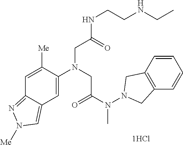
C12=NN([Me])C=C1C=C(N(CC(N(N1CC3=C(C1)C=CC=C3)C)=O)CC(NCCNCC)=O)C([Me])=C2
